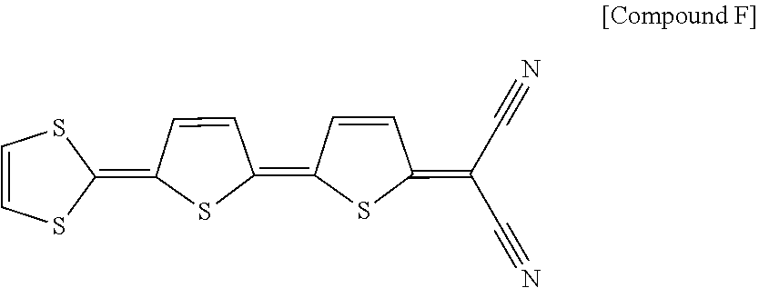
C1=CSC(=C2C=CC(=C3SC(=C(C#N)C#N)C=C3)S2)S1
